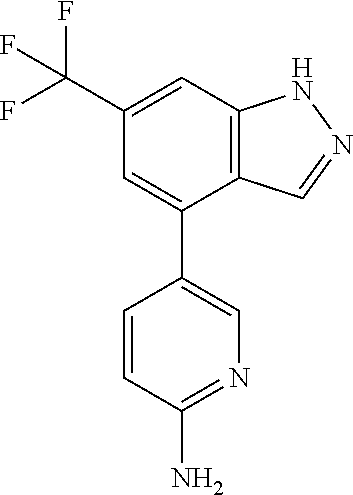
C12=C(C=C(C(F)(F)F)C=C1C1=CN=C(N)C=C1)NN=C2
